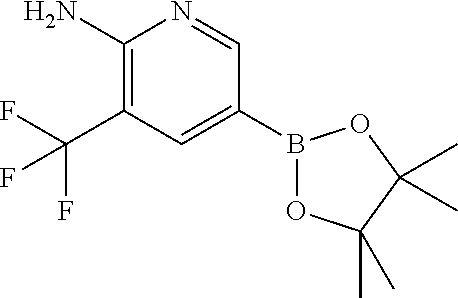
C1(N)=C(C(F)(F)F)C=C(B2OC(C)(C)C(C)(C)O2)C=N1
